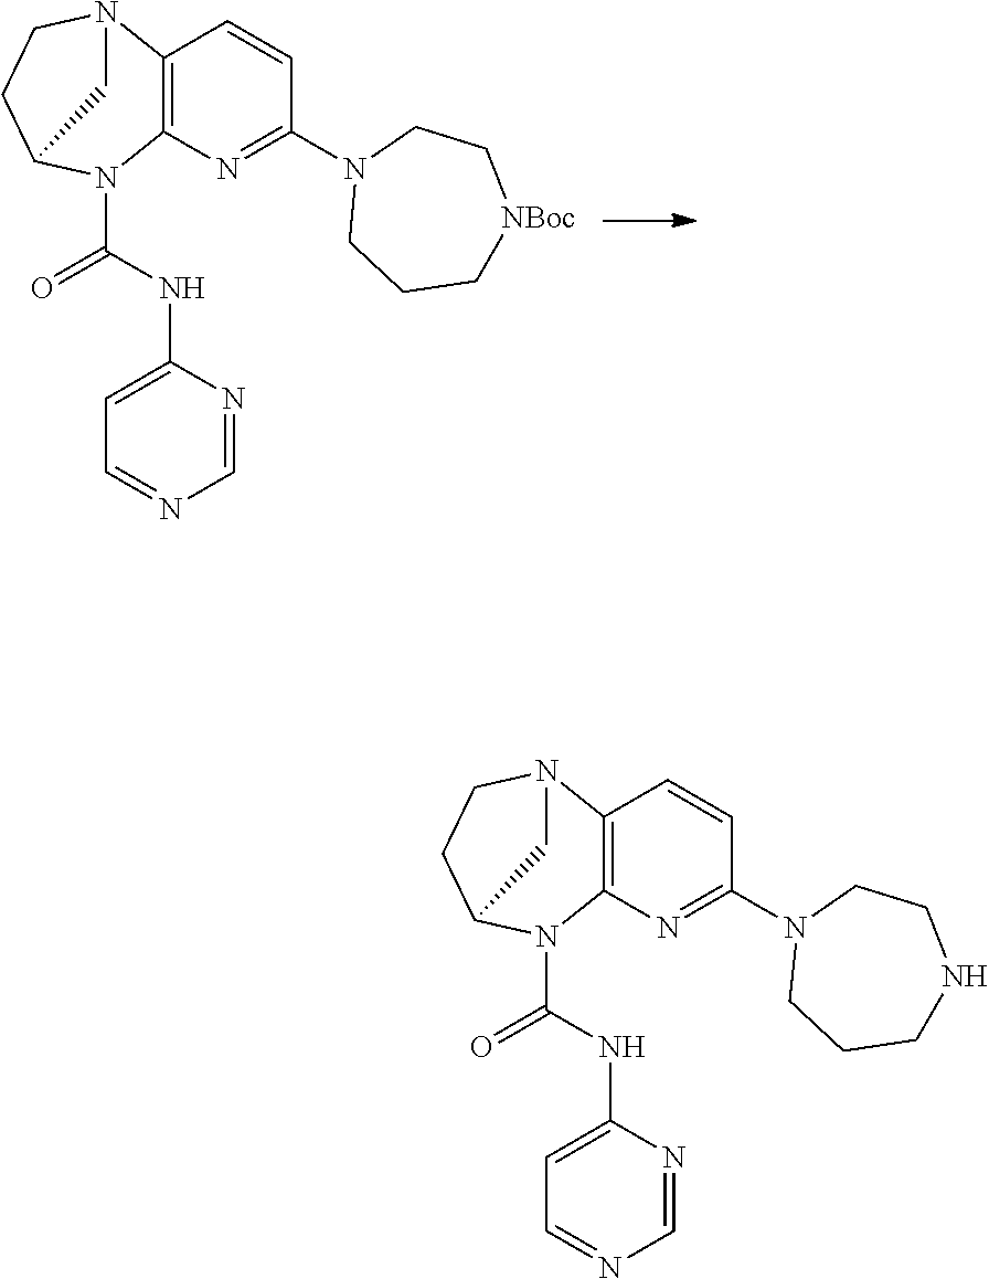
C12=C(N=C(N3CCC[NBoc]CC3)C=C1)N(C(NC1=CC=NC=N1)=O)C1CCN2C1.C12=C(N=C(N3CCCNCC3)C=C1)N(C(NC1=CC=NC=N1)=O)C1CCN2C1
